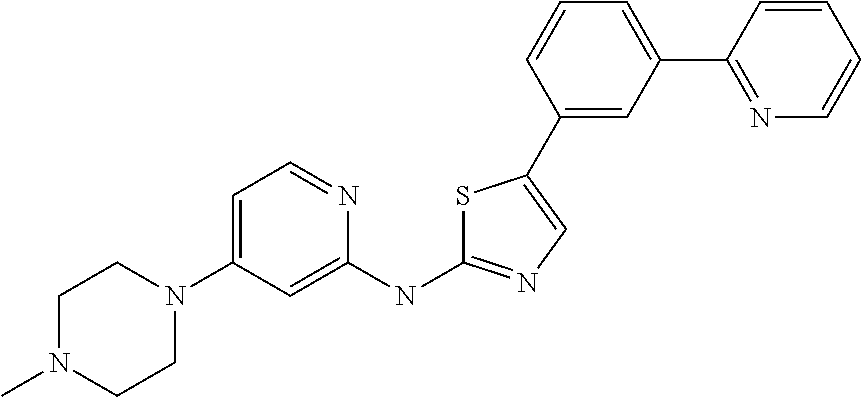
C1N(C)CCN(C2=CC=NC(NC3=NC=C(C4=CC(C5=NC=CC=C5)=CC=C4)S3)=C2)C1
